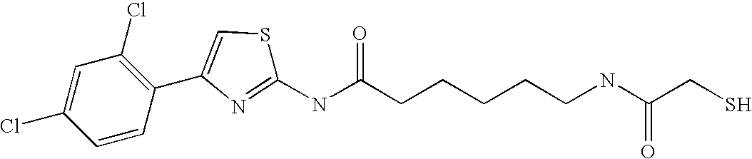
C1(NC(CCCCCNC(CS)=O)=O)=NC(C2=C(Cl)C=C(Cl)C=C2)=CS1
